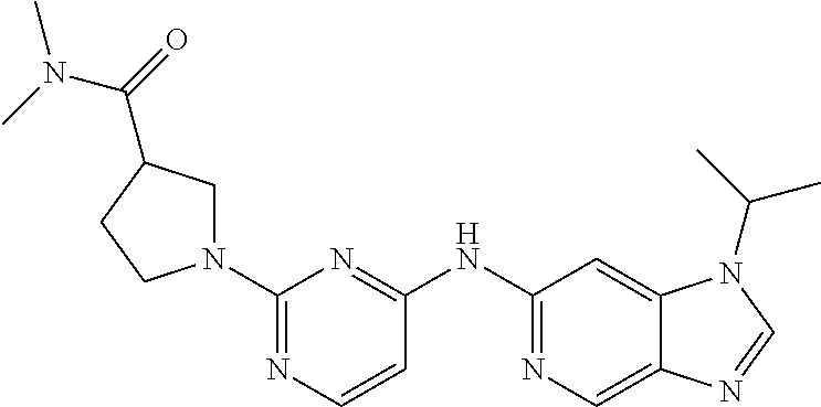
C1(N2CC(C(N(C)C)=O)CC2)=NC=CC(NC2=NC=C3C(=C2)N(C(C)C)C=N3)=N1
